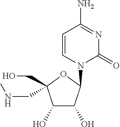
C1=CN(C2C(O)C(O)C(CO)(CNC)O2)C(=O)N=C1N
